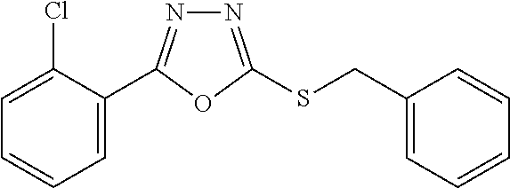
C1=C(C2=NN=C(SCC3=CC=CC=C3)O2)C(Cl)=CC=C1
